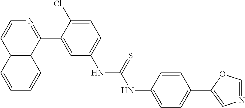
C12=C(C(C3=CC(NC(=S)NC4=CC=C(C5=CN=CO5)C=C4)=CC=C3Cl)=NC=C1)C=CC=C2
